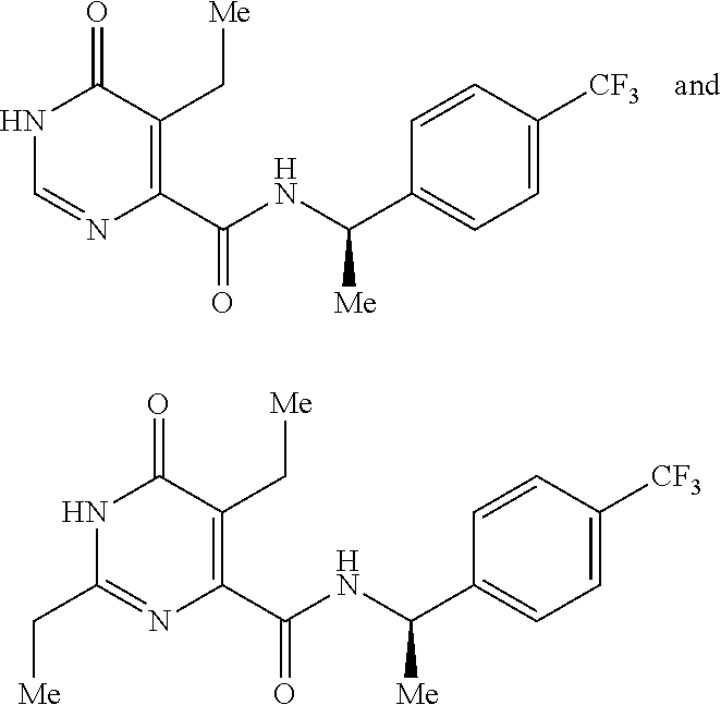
N1C=NC(C(NC(C2=CC=C([CF3])C=C2)[Me])=O)=C(C[Me])C1=O.N1C(C[Me])=NC(C(NC(C2=CC=C([CF3])C=C2)[Me])=O)=C(C[Me])C1=O
